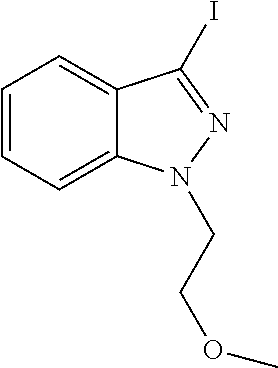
C1=CC=C2C(=C1)C(I)=NN2CCOC
